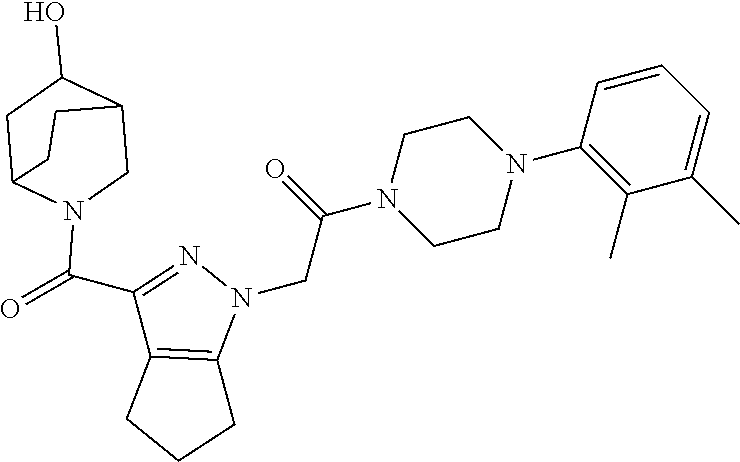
N1(CC(N2CCN(C3=C(C)C(C)=CC=C3)CC2)=O)N=C(C(=O)N2CC3C(O)CC2CC3)C2=C1CCC2
